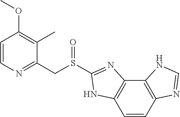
C1=CN=C(CS(C2=NC3=C(C=CC4=C3NC=N4)N2)=O)C(C)=C1OC
